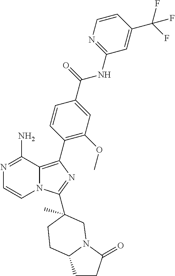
N1=C(N)C2=C(C3=C(OC)C=C(C(=O)NC4=NC=CC(C(F)(F)F)=C4)C=C3)N=C(C3(C)CN4C(=O)CCC4CC3)N2C=C1
